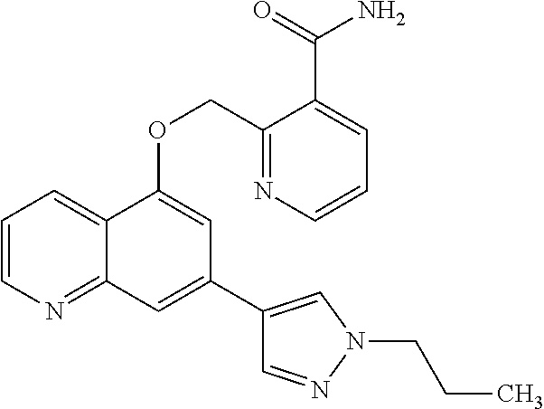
C1=CN=C2C(=C1)C(OCC1=NC=CC=C1C(=O)N)=CC(C1=CN(CCC)N=C1)=C2
